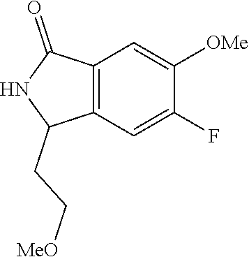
C12=C(C=C(F)C([OMe])=C1)C(CC[MeO])NC2=O
